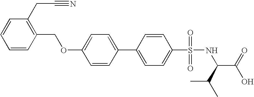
C1=CC(COC2=CC=C(C3=CC=C(S(=O)(=O)NC(C(=O)O)C(C)C)C=C3)C=C2)=C(CC#N)C=C1
